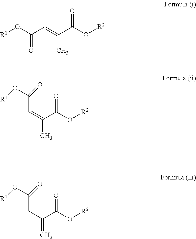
[R1]OC(C=C(C(O[R2])=O)C)=O.[R1]OC(C=C(C(O[R2])=O)C)=O.[R1]OC(CC(C(O[R2])=O)=C)=O
